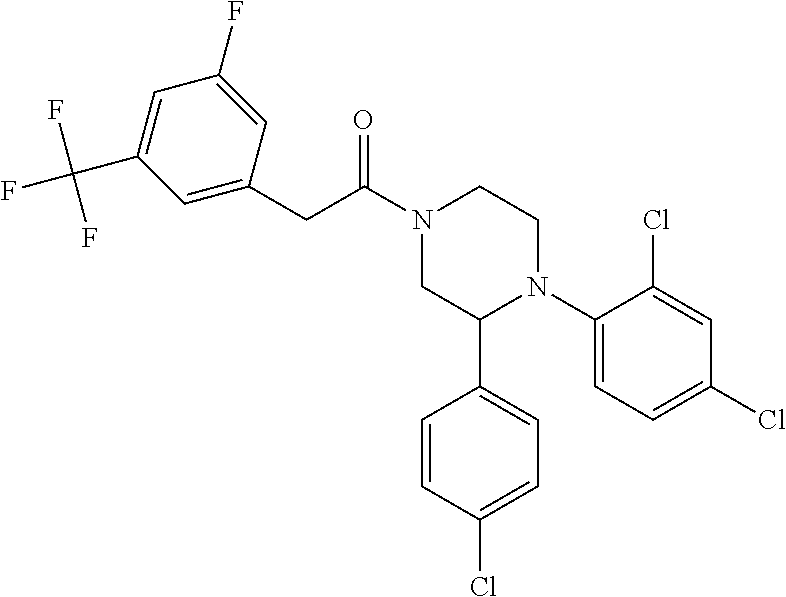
O=C(N1CC(C2=CC=C(Cl)C=C2)N(C2=CC=C(Cl)C=C2Cl)CC1)CC1=CC(C(F)(F)F)=CC(F)=C1
